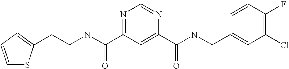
C(NC(=O)C1=NC=NC(C(=O)NCC2=CC(Cl)=C(F)C=C2)=C1)CC1=CC=CS1
